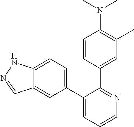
C12=CC=C(C3=CC=CN=C3C3=CC(C)=C(N(C)C)C=C3)C=C1C=NN2
